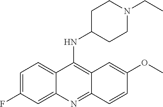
C1=C(F)C=C2C(=C1)C(NC1CCN(CC)CC1)=C1C(=N2)C=CC(OC)=C1
